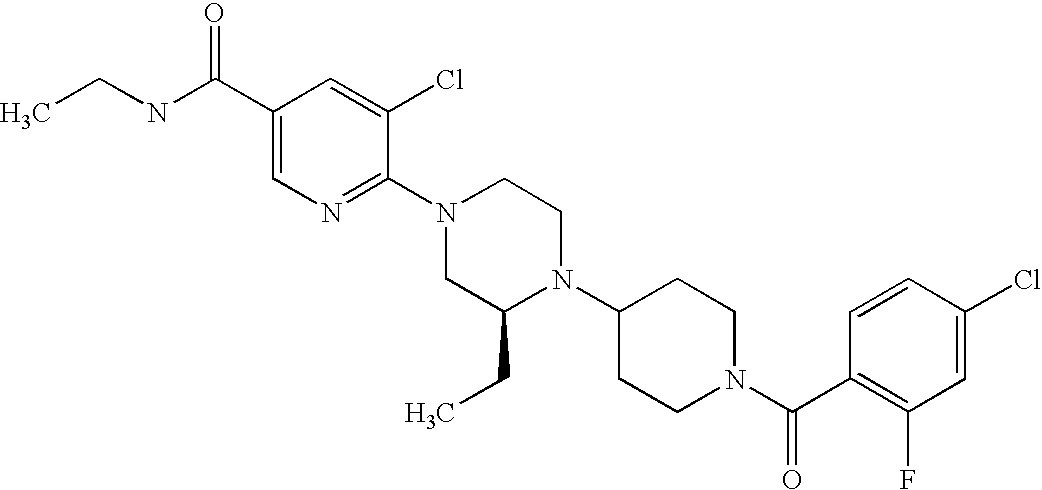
C1(Cl)=CC(F)=C(C(N2CCC(N3C(CC)CN(C4=NC=C(C(NCC)=O)C=C4Cl)CC3)CC2)=O)C=C1
